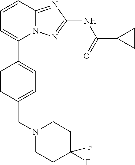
C1=CC2=NC(NC(=O)C3CC3)=NN2C(C2=CC=C(CN3CCC(F)(F)CC3)C=C2)=C1
